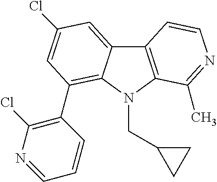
C12=C(N(CC3CC3)C3=C(C4=C(Cl)N=CC=C4)C=C(Cl)C=C13)C(C)=NC=C2
